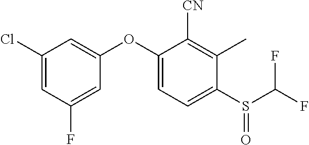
C1(Cl)=CC(F)=CC(OC2=CC=C(S(C(F)F)=O)C(C)=C2[CN])=C1
